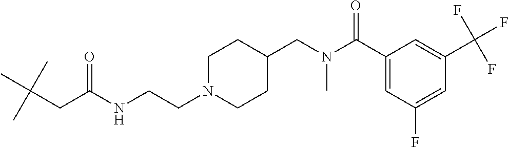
C(C(NCCN1CCC(CN(C(C2=CC(F)=CC(C(F)(F)F)=C2)=O)C)CC1)=O)C(C)(C)C
